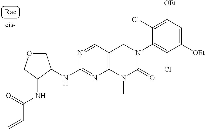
O1CC(NC2=NC3=C(C=N2)CN(C2=C(Cl)C([OEt])=CC([OEt])=C2Cl)C(=O)N3C)C(NC(=O)C=C)C1
